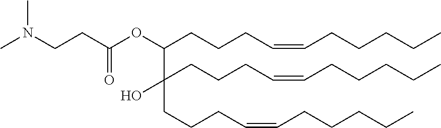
C(CCCC=CCCCCC)(OC(CCN(C)C)=O)C(CCCC=CCCCCC)(CCCC=CCCCCC)O
